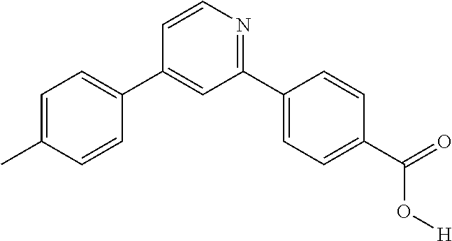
C1=C(C)C=CC(C2=CC(C3=CC=C(C(=O)O[H])C=C3)=NC=C2)=C1
